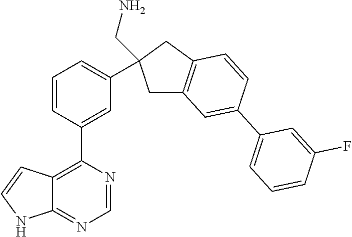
C12=C(C3=CC(C4(CN)CC5=C(C4)C=CC(C4=CC=CC(F)=C4)=C5)=CC=C3)N=CN=C1NC=C2
